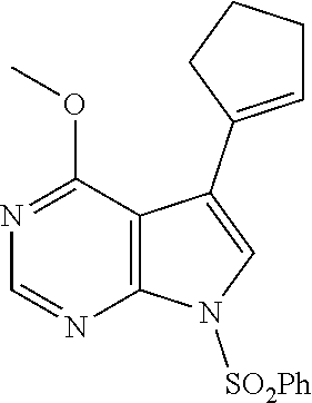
C12=C(C(OC)=NC=N1)C(C1=CCCC1)=CN2[SO2Ph]
